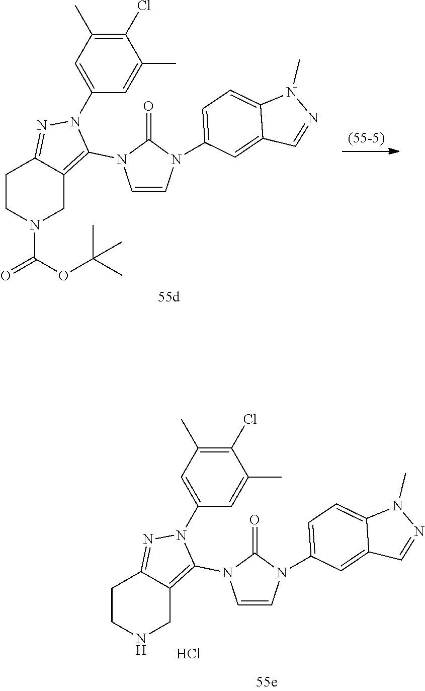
C1CN(C(OC(C)(C)C)=O)CC2=C(N3C=CN(C4=CC=C5C(=C4)C=NN5C)C3=O)N(C3=CC(C)=C(Cl)C(C)=C3)N=C12.C1CNCC2=C(N3C=CN(C4=CC=C5C(=C4)C=NN5C)C3=O)N(C3=CC(C)=C(Cl)C(C)=C3)N=C12.Cl
